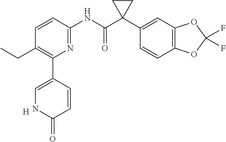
C1=CC(NC(C2(C3=CC4=C(C=C3)OC(F)(F)O4)CC2)=O)=NC(C2=CNC(=O)C=C2)=C1CC.[H]
